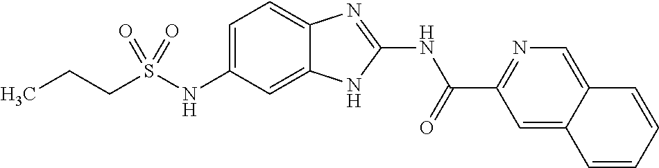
C1=C(NS(CCC)(=O)=O)C=C2C(=C1)N=C(NC(C1=NC=C3C(=C1)C=CC=C3)=O)N2
